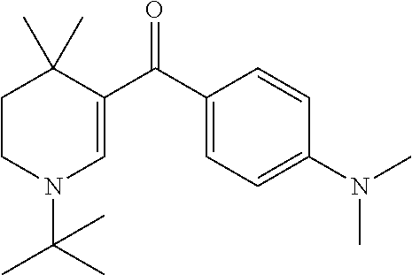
C1CN(C(C)(C)C)C=C(C(C2=CC=C(N(C)C)C=C2)=O)C1(C)C
